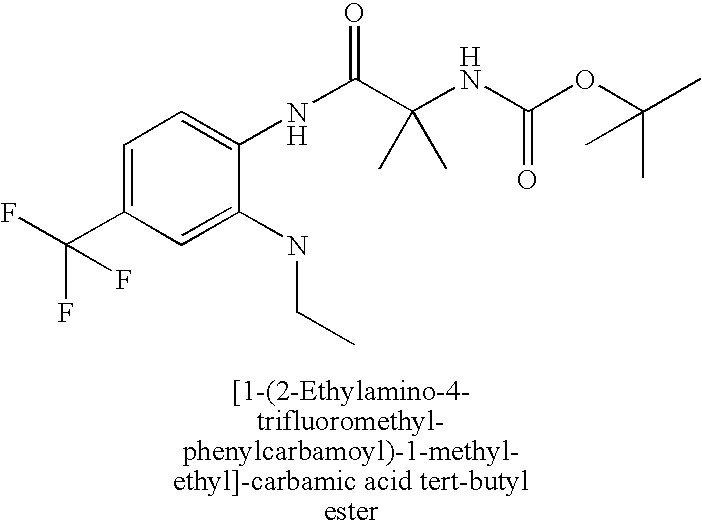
C1=C(C(F)(F)F)C=C(NCC)C(NC(C(NC(OC(C)(C)C)=O)(C)C)=O)=C1
